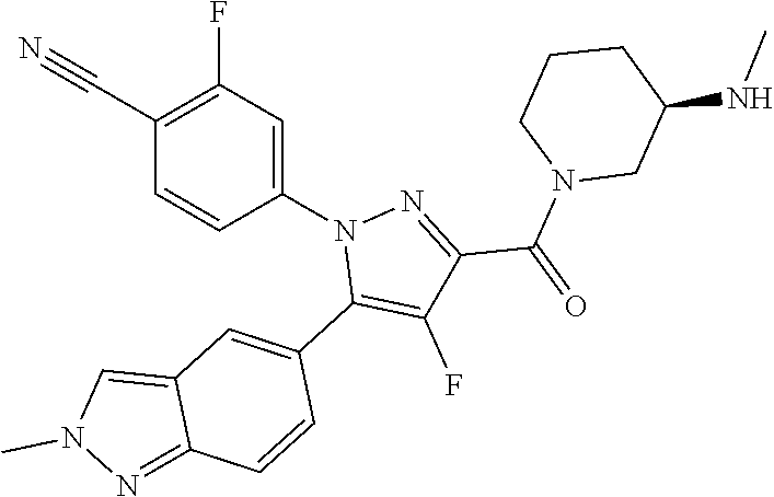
C1(C#N)=C(F)C=C(N2C(C3=CC4=CN(C)N=C4C=C3)=C(F)C(C(N3CC(NC)CCC3)=O)=N2)C=C1
